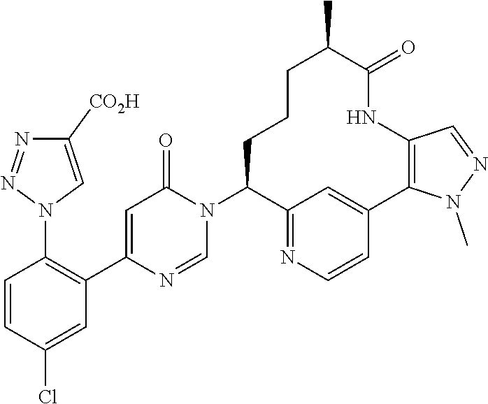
C1=CC(Cl)=CC(C2=CC(=O)N(C3C4=NC=CC(=C4)C4=C(NC(=O)C(C)CCC3)C=NN4C)C=N2)=C1N1C=C([CO2H])N=N1
